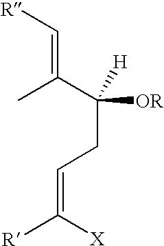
[R]C=C(C([OR])([H])CC=C([R])[X])C
